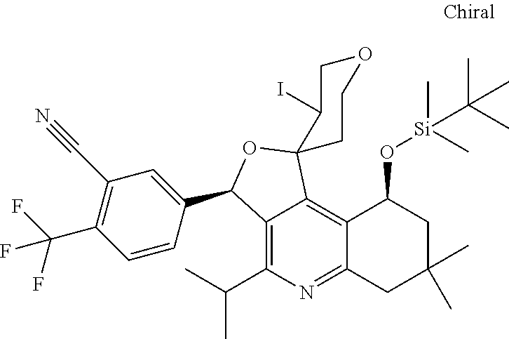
C12=C(C(C)C)N=C3C(=C1C1(OC2C2=CC(C#N)=C(C(F)(F)F)C=C2)C(I)COCC1)C(O[Si](C(C)(C)C)(C)C)CC(C)(C)C3
